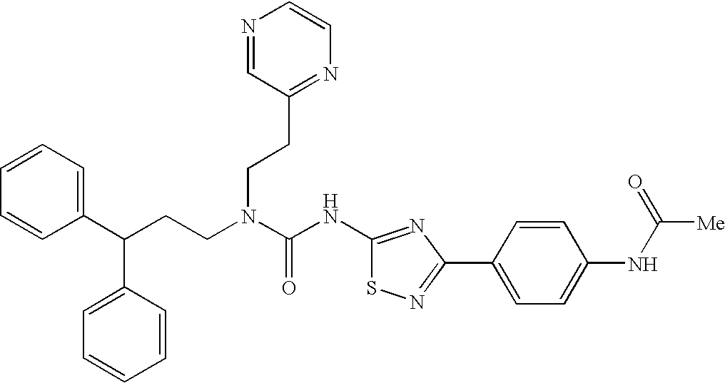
C1(C(CCN(C(NC2=NC(C3=CC=C(NC([Me])=O)C=C3)=NS2)=O)CCC2=NC=CN=C2)C2=CC=CC=C2)=CC=CC=C1
